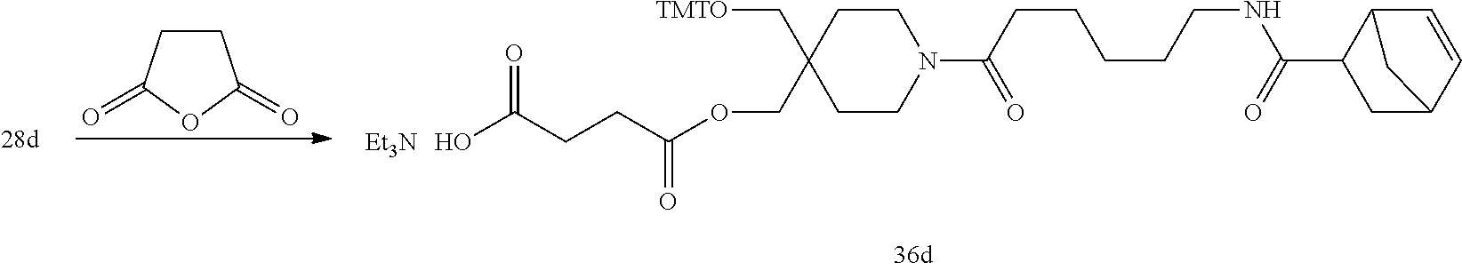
C1CC(=O)OC1=O.C(C1(C[TMTO])CCN(C(=O)CCCCCNC(=O)C2C3C=CC(C2)C3)CC1)OC(CCC(O)=O)=O.[Et3N]
